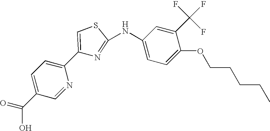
C1=C(C(O)=O)C=NC(C2=CSC(NC3=CC=C(OCCCCC)C(C(F)(F)F)=C3)=N2)=C1
